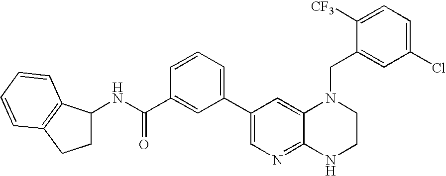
C1C(NC(C2=CC(C3=CN=C4C(=C3)N(CC3=CC(Cl)=CC=C3[CF3])CCN4)=CC=C2)=O)C2=C(C1)C=CC=C2
